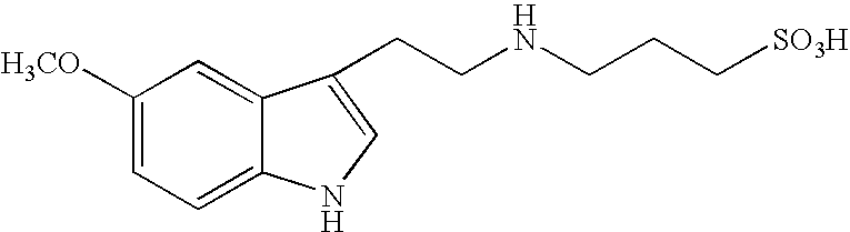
C1([H3CO])=CC=C2C(=C1)C(CCNCCC[SO3H])=CN2
